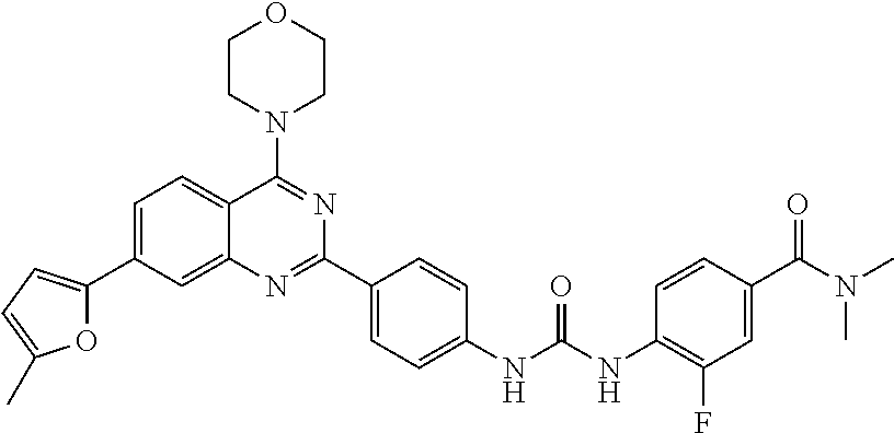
C1=C(C2=CC=C(C)O2)C=C2C(=C1)C(N1CCOCC1)=NC(C1=CC=C(NC(NC3=C(F)C=C(C(N(C)C)=O)C=C3)=O)C=C1)=N2
